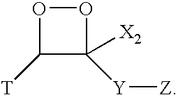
O1C([T])C([Y][Z])([X2])O1
